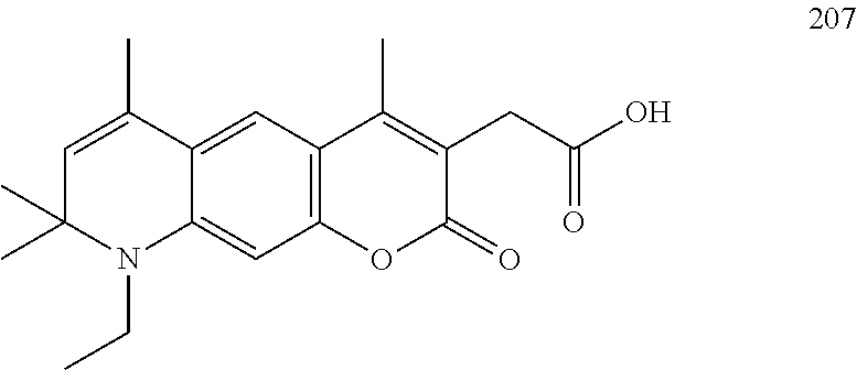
C12=C(C=C3C(=C1)N(CC)C(C)(C)C=C3C)C(C)=C(CC(=O)O)C(=O)O2
